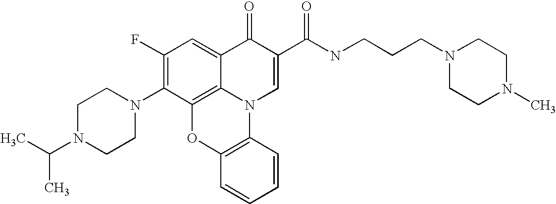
C1(F)=C(N2CCN(C(C)C)CC2)C2=C3C(=C1)C(=O)C(C(NCCCN1CCN(C)CC1)=O)=CN3C1=C(O2)C=CC=C1
